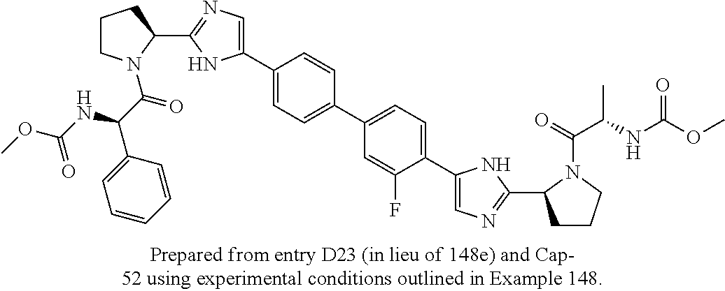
C1CN(C(C(NC(OC)=O)C2=CC=CC=C2)=O)C(C2=NC=C(C3=CC=C(C4=CC=C(C5=CN=C(C6CCCN6C(=O)C(NC(OC)=O)C)N5)C(F)=C4)C=C3)N2)C1
